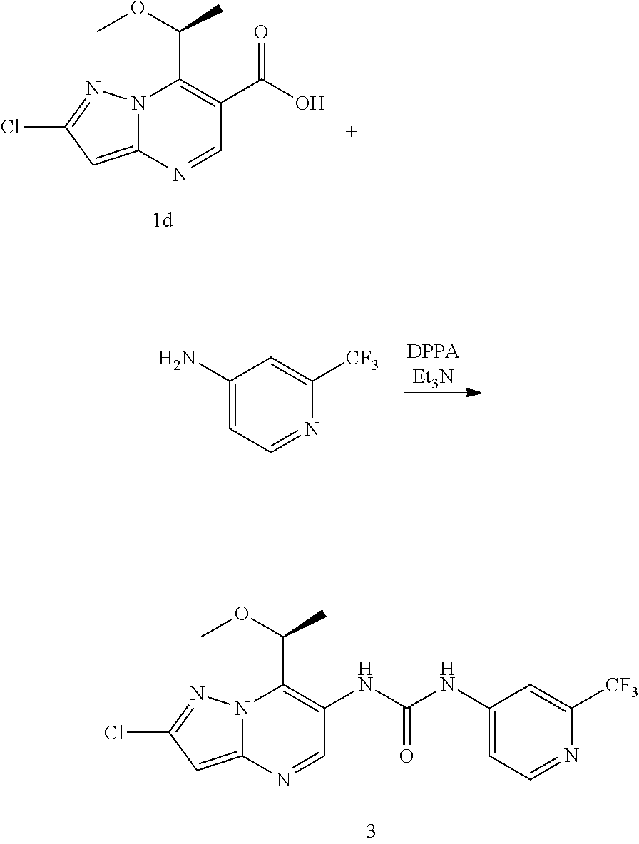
C12=CC(Cl)=NN1C(C(C)OC)=C(C(=O)O)C=N2.C1(N)=CC=NC([CF3])=C1.C12=CC(Cl)=NN1C(C(C)OC)=C(NC(NC1=CC=NC([CF3])=C1)=O)C=N2
